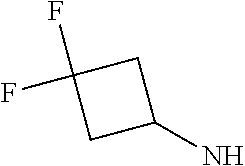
C1C(F)(F)CC1N
